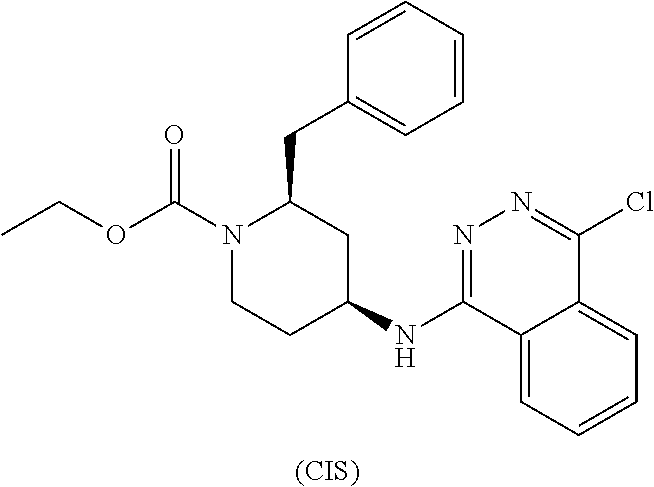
N1(C(OCC)=O)CCC(NC2=NN=C(Cl)C3=CC=CC=C23)CC1CC1=CC=CC=C1.[(CIS)]
